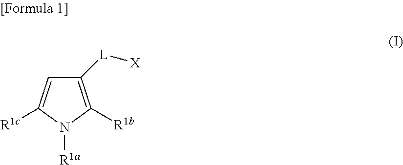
C1([L][X])=C([R1b])N([R1a])C([R1c])=C1
